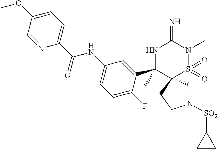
N1([SO2]C2CC2)CC2(CC1)S(=O)(=O)N(C)C(=N)NC2(C1=CC(NC(C2=CC=C(OC)C=N2)=O)=CC=C1F)C
